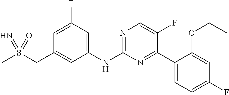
N(C1=NC=C(F)C(C2=CC=C(F)C=C2OCC)=N1)C1=CC(F)=CC(CS(C)(=O)=N)=C1
